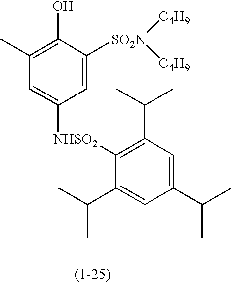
C1(C)=C(O)C([SO2N]([C4H9])[C4H9])=CC([NHSO2]C2=C(C(C)C)C=C(C(C)C)C=C2C(C)C)=C1
